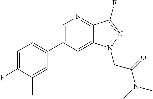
C1=C(C2=CC=C(F)C(C)=C2)C=C2C(=N1)C(F)=NN2CC(N(C)C)=O
